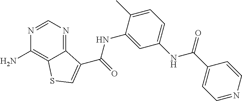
C1=NC(N)=C2C(=N1)C(C(NC1=CC(NC(C3=CC=NC=C3)=O)=CC=C1C)=O)=CS2
